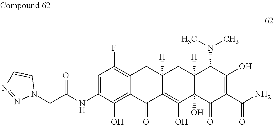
C1=C(NC(CN2C=CN=N2)=O)C(O)=C2C(=C1F)CC1([H])C(=C(O)C3(O)C([H])(C1)C(N(C)C)C(O)=C(C(N)=O)C3=O)C2=O
